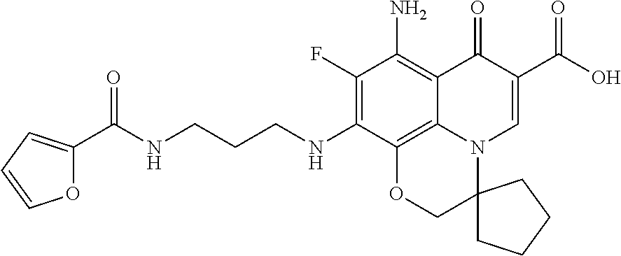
C1(F)=C(NCCCNC(=O)C2=CC=CO2)C2=C3C(=C1N)C(=O)C(C(=O)O)=CN3C1(CO2)CCCC1
